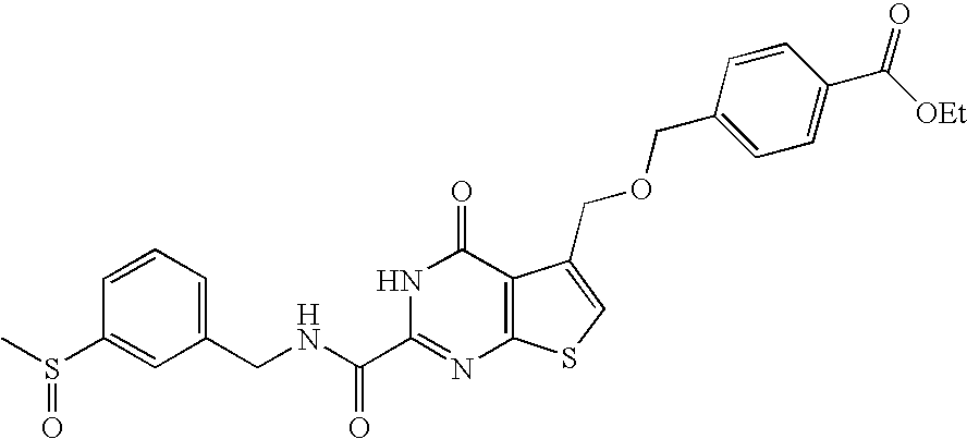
C1(CNC(C2=NC3=C(C(=O)N2)C(COCC2=CC=C(C([OEt])=O)C=C2)=CS3)=O)=CC=CC(S(C)=O)=C1
